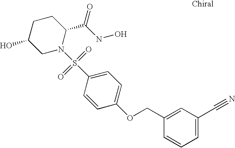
C1C(O)CN(S(C2=CC=C(OCC3=CC(C#N)=CC=C3)C=C2)(=O)=O)C(C(NO)=O)C1
